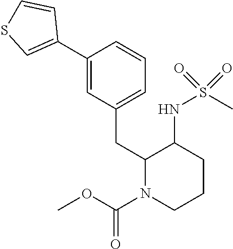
C1(C2=CC(CC3N(C(OC)=O)CCCC3NS(C)(=O)=O)=CC=C2)=CSC=C1
